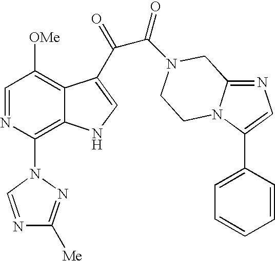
C1=NC(N2N=C([Me])N=C2)=C2C(=C1[OMe])C(C(=O)C(=O)N1CC3=NC=C(C4=CC=CC=C4)N3CC1)=CN2
